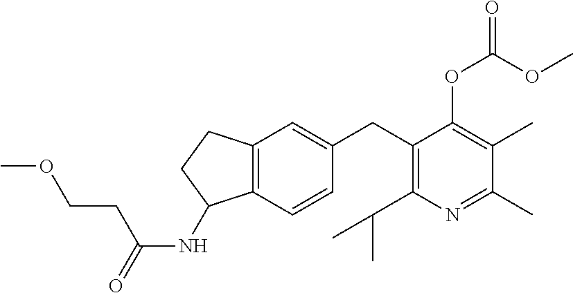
C1(CC2=C(C(C)C)N=C(C)C(C)=C2OC(OC)=O)=CC2=C(C=C1)C(NC(=O)CCOC)CC2
